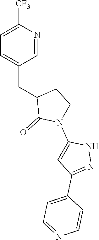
C1=C([CF3])N=CC(CC2C(=O)N(C3=CC(C4=CC=NC=C4)=NN3)CC2)=C1
